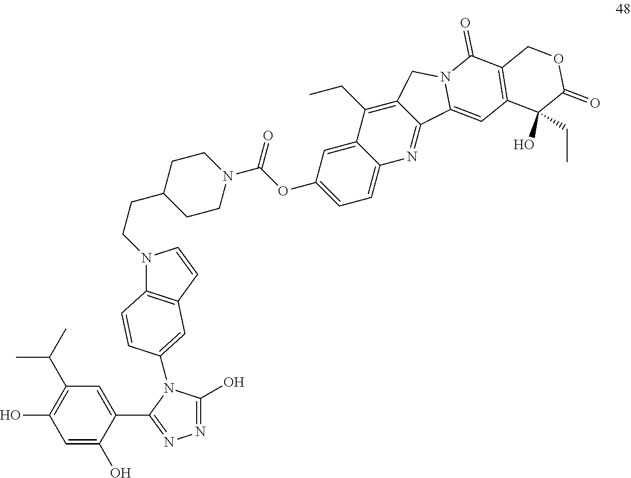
N1=C(O)N(C2=CC3=C(N(CCC4CCN(C(OC5=CC=C6C(=C5)C(CC)=C5C(=N6)C6=CC7=C(C(=O)N6C5)COC(=O)C7(O)CC)=O)CC4)C=C3)C=C2)C(C2=CC(C(C)C)=C(O)C=C2O)=N1
